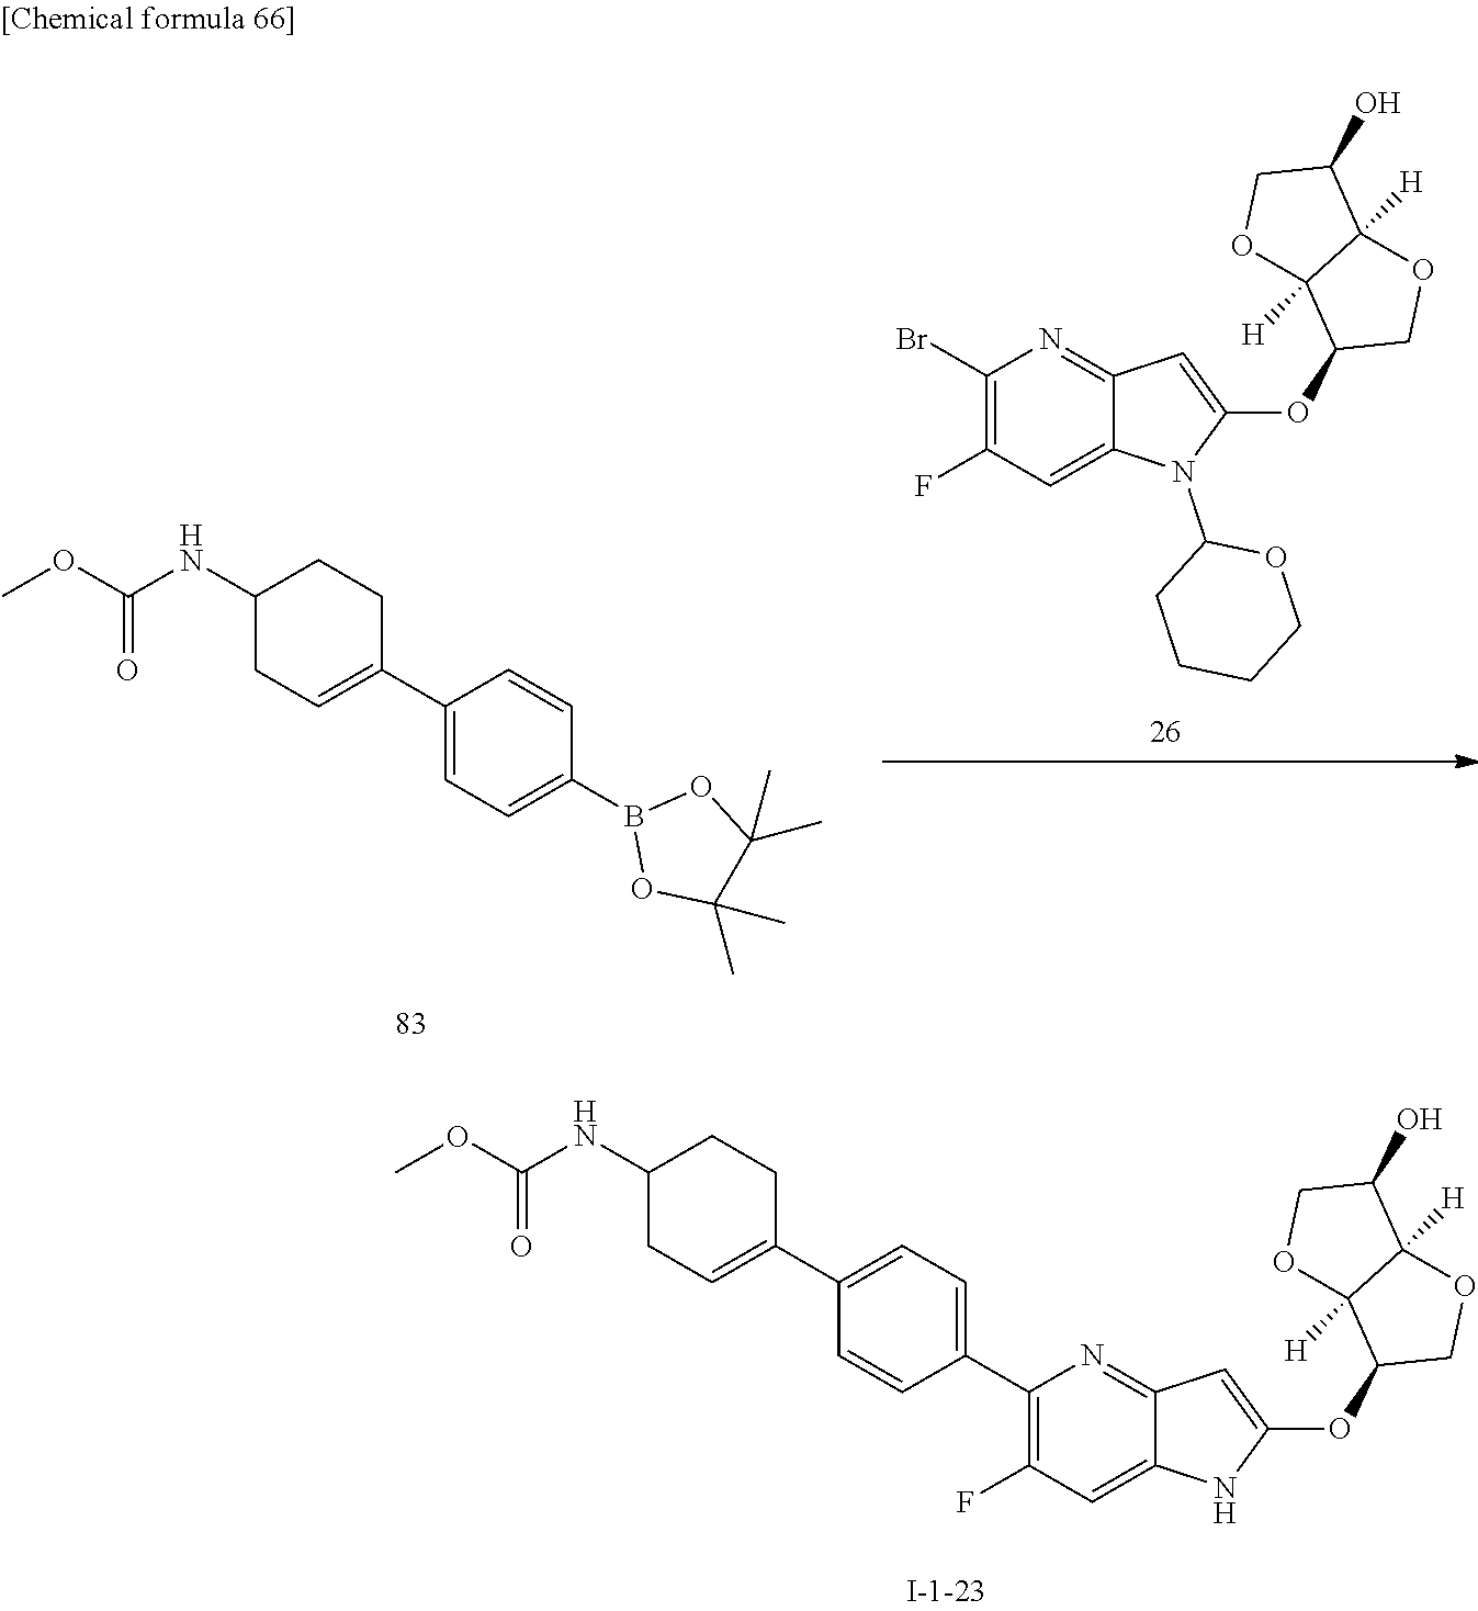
BrC1=C(F)C=C2C(=N1)C=C(OC1COC3([H])C1([H])OCC3O)N2C1CCCCO1.B1(C2=CC=C(C3=CCC(NC(OC)=O)CC3)C=C2)OC(C)(C)C(C)(C)O1.C1(C2=C(F)C=C3C(=N2)C=C(OC2COC4([H])C2([H])OCC4O)N3)=CC=C(C2=CCC(NC(OC)=O)CC2)C=C1
